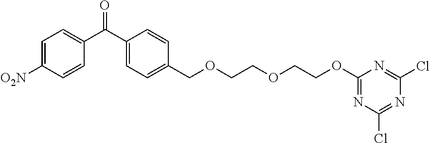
C1=C([O2N])C=CC(C(C2=CC=C(COCCOCCOC3=NC(Cl)=NC(Cl)=N3)C=C2)=O)=C1
